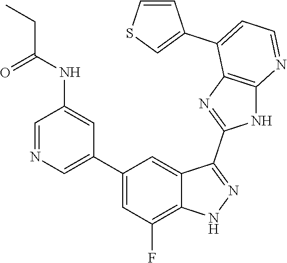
C1=NC=C(C2=CC(F)=C3C(=C2)C(C2=NC4=C(N2)N=CC=C4C2=CSC=C2)=NN3)C=C1NC(=O)CC
